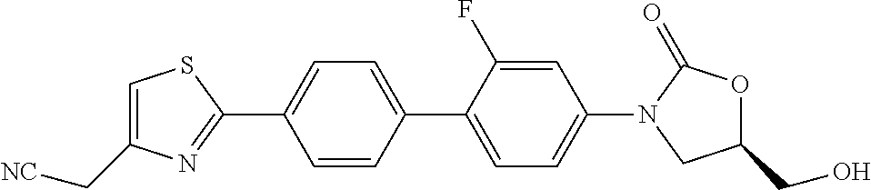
C1(C[NC])=CSC(C2=CC=C(C3=CC=C(N4CC(CO)OC4=O)C=C3F)C=C2)=N1
